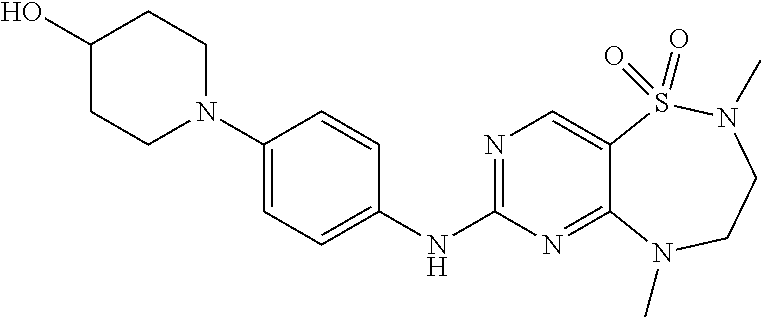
N1=C(NC2=CC=C(N3CCC(O)CC3)C=C2)N=C2C(=C1)S(=O)(=O)N(C)CCN2C
